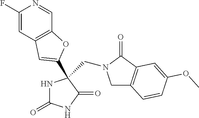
C1C2=C(C(=O)N1CC1(C3=CC4=C(C=NC(F)=C4)O3)NC(=O)NC1=O)C=C(OC)C=C2
